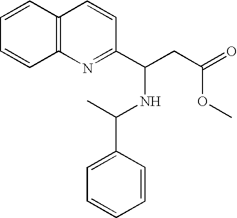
C12=C(C=CC=C1)C=CC(C(NC(C)C1=CC=CC=C1)CC(OC)=O)=N2
